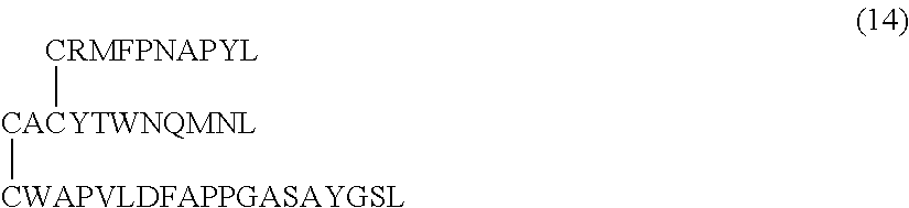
[CACYTWNQMNL]([CRMFPNAPYL])[CWAPVLDFAPPGASAYGSL]
